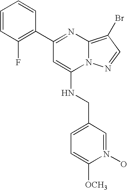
C1(C2=C(F)C=CC=C2)=NC2=C(Br)C=NN2C(NCC2=CC=C([OCH3])N(O)=C2)=C1
